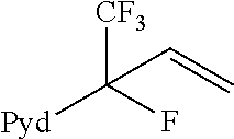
[CF3]C(F)([Pyd])C=C
